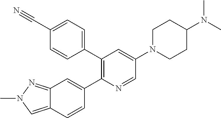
C12=CN(C)N=C1C=C(C1=C(C3=CC=C(C#N)C=C3)C=C(N3CCC(N(C)C)CC3)C=N1)C=C2
